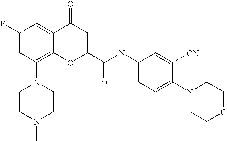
C1CN(C)CCN1C1=C2C(=CC(F)=C1)C(=O)C=C(C(=O)NC1=CC=C(N3CCOCC3)C([CN])=C1)O2
